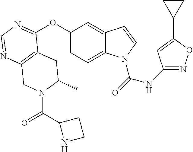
C12=C(N=CN=C1OC1=CC=C3C(=C1)C=CN3C(=O)NC1=NOC(C3CC3)=C1)CN(C(C1NCC1)=O)C(C)C2
